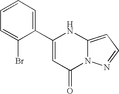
C1(C2=CC(=O)N3C(=CC=N3)N2)=CC=CC=C1Br
